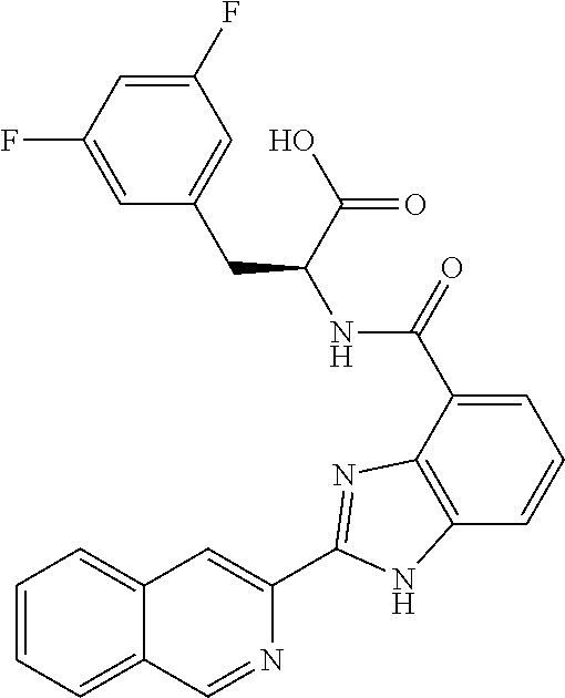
C1=C(C(NC(CC2=CC(F)=CC(F)=C2)C(=O)O)=O)C2=C(C=C1)NC(C1=CC3=CC=CC=C3C=N1)=N2
